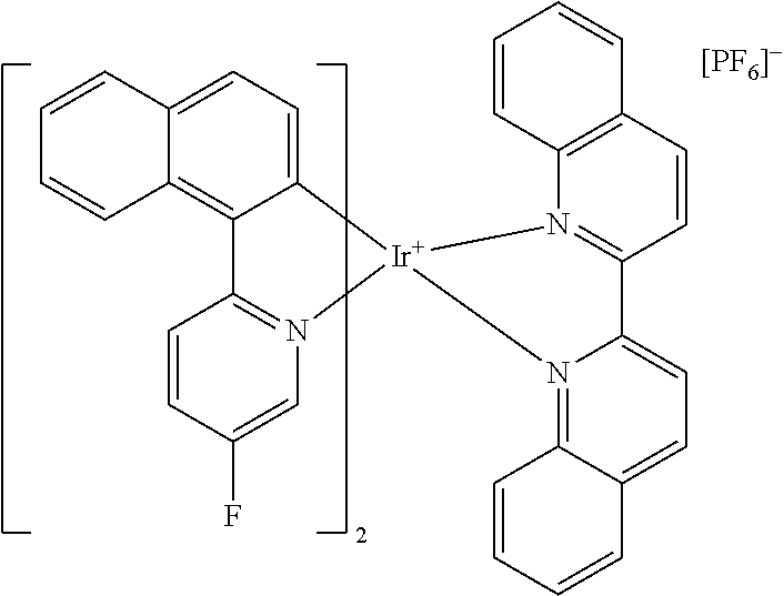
C12=CC=C3C(=C1C=CC=C2)C1=N(C=C(F)C=C1)[Ir]31N2=C(C=CC3=C2C=CC=C3)C2=CC=C3C(=N21)C=CC=C3
